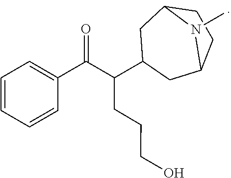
C(CCO)C(C(C1=CC=CC=C1)=O)C1CC2CCC(C1)N2C
